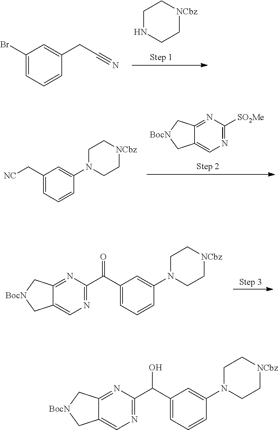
C12=NC(C(C3=CC=CC(N4CC[NCbz]CC4)=C3)=O)=NC=C1C[BocN]C2.C1NCC[NCbz]C1.C1(Br)=CC=CC(CC#N)=C1.C12=NC([SO2Me])=NC=C1C[BocN]C2.C1N(C2=CC(C[NC])=CC=C2)CC[NCbz]C1.C12=NC(C(C3=CC=CC(N4CC[NCbz]CC4)=C3)O)=NC=C1C[BocN]C2
